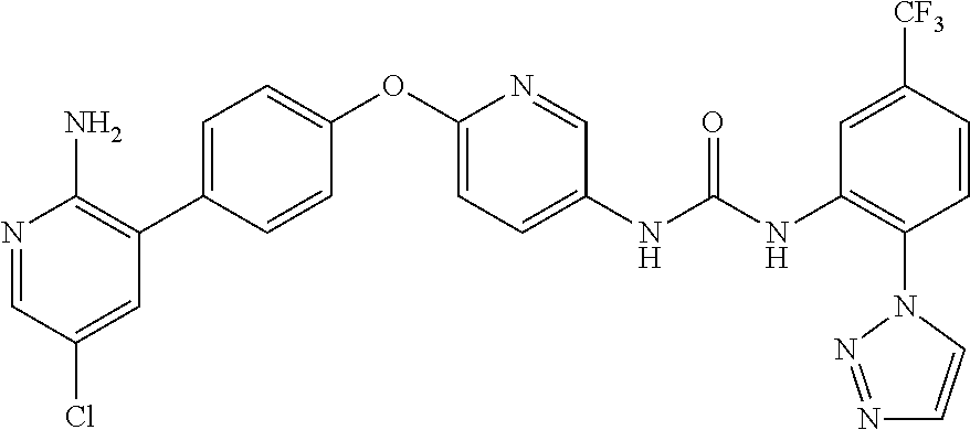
C1(OC2=CC=C(NC(NC3=C(N4N=NC=C4)C=CC([CF3])=C3)=O)C=N2)=CC=C(C2=C(N)N=CC(Cl)=C2)C=C1
